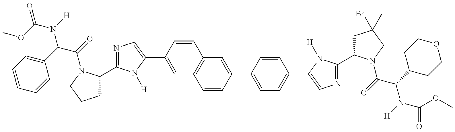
C1C(C2=NC=C(C3=CC4=C(C=C3)C=C(C3=CC=C(C5=CN=C(C6CC(Br)(C)CN6C(=O)C(C6CCOCC6)N([H])C(OC)=O)N5[H])C=C3)C=C4)N2[H])N(C(=O)C(C2=CC=CC=C2)N(C(OC)=O)[H])CC1
